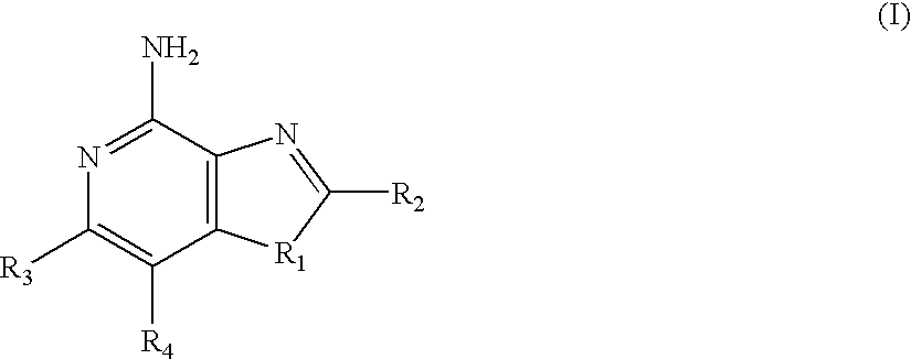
C1([R3])=C([R4])C2=C(C(N)=N1)N=C([R2])[R1]2
